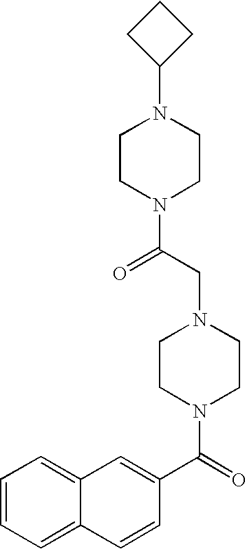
C1=CC=C2C(=C1)C=C(C(=O)N1CCN(CC(N3CCN(C4CCC4)CC3)=O)CC1)C=C2
